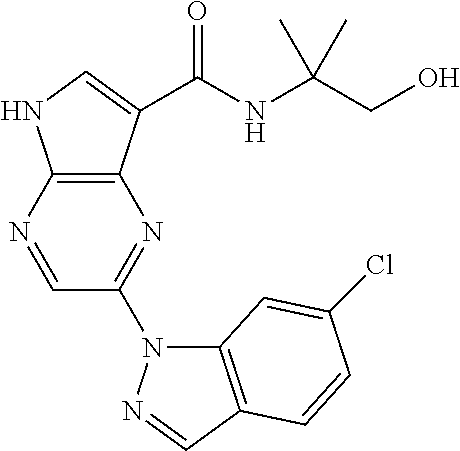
C12=C(C(C(NC(CO)(C)C)=O)=CN1)N=C(N1C3=C(C=N1)C=CC(Cl)=C3)C=N2
